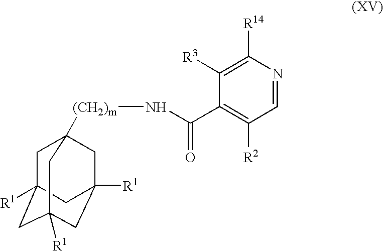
C1C2([R1])CC3([R1])CC([R1])(CC1([(CH2)m]NC(=O)C1=C([R2])C=NC([R14])=C1[R3])C3)C2
